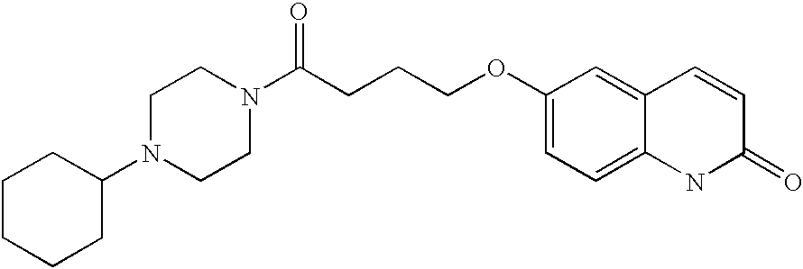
C1N(C2CCCCC2)CCN(C(CCCOC2=CC=C3C(=C2)C=CC(=O)N3)=O)C1
